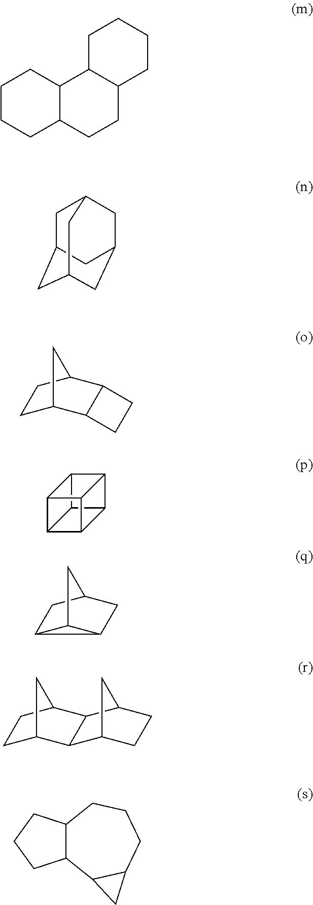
C12C3C4C5C(C14)C2C53.C1CCC2C(C1)C1C(CC2)CCCC1.C1C2CC3CC(CC1C3)C2.C1C2C3C(C(C1)C2)CC3.C12C3C1CC(C2)C3.C1C2CC(C1)C1C2C2CCC1C2.C12C(CCC1)CCCC1C2C1
